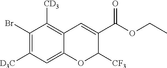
C1(Br)=C([D3C])C=C2C(=C1[CD3])C=C(C(OCC)=O)C([CF3])O2
